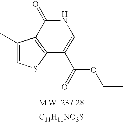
C1(C)=CSC2=C1C(=O)NC=C2C(=O)OCC.[C11H11NO3S]
